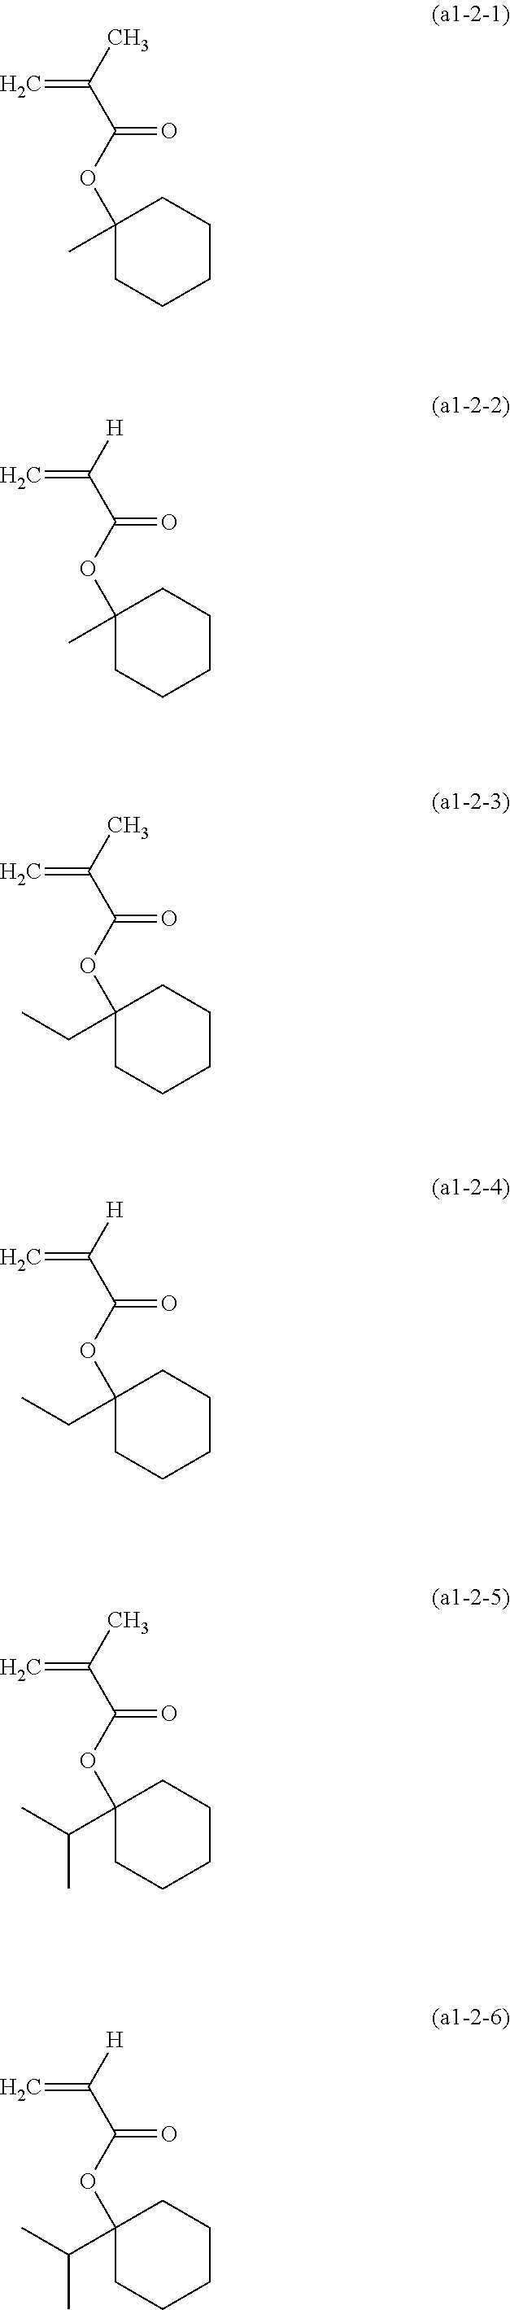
C1(C)(OC(=O)C(=C)C)CCCCC1.C1(C)(OC(=O)C(=C)[H])CCCCC1.C1(CC)(OC(=O)C(=C)C)CCCCC1.C1(CC)(OC(=O)C(=C)[H])CCCCC1.C1(C(C)C)(OC(=O)C(=C)C)CCCCC1.C1(C(C)C)(OC(=O)C(=C)[H])CCCCC1
